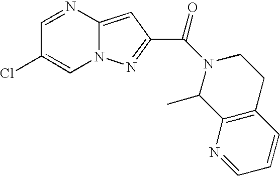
C1=NC2=CC(C(N3CCC4=C(N=CC=C4)C3C)=O)=NN2C=C1Cl
